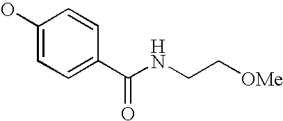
OC1=CC=C(C(NCC[OMe])=O)C=C1
